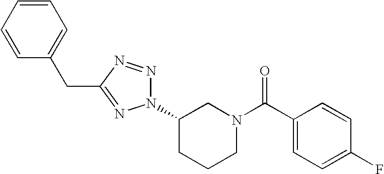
C1=CC=CC(CC2=NN(C3CCCN(C(=O)C4=CC=C(F)C=C4)C3)N=N2)=C1
